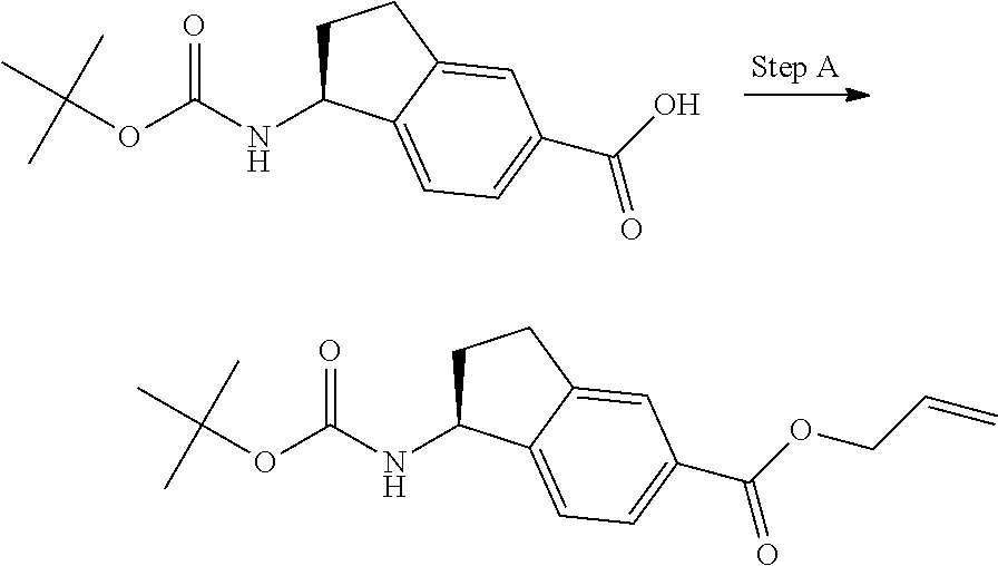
C1C(NC(OC(C)(C)C)=O)C2=CC=C(C(O)=O)C=C2C1.C1C(NC(OC(C)(C)C)=O)C2=CC=C(C(OCC=C)=O)C=C2C1
